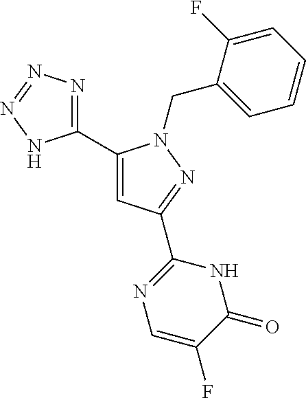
C1(C2=CC(C3=NC=C(F)C(=O)N3)=NN2CC2=CC=CC=C2F)=NN=NN1
